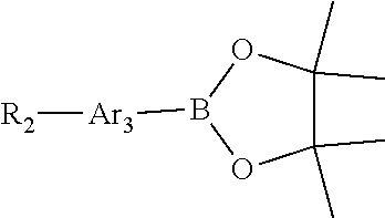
C1(C)(C)C(C)(C)OB([Ar3][R2])O1
